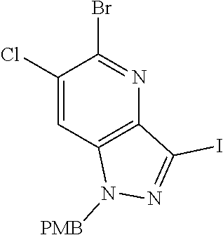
N1([PMB])N=C(I)C2=C1C=C(Cl)C(Br)=N2
